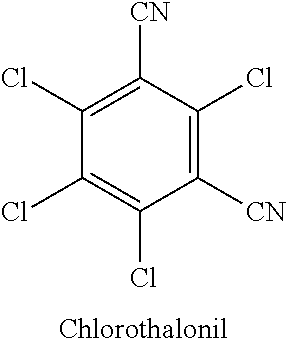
C1([CN])=C(Cl)C([CN])=C(Cl)C(Cl)=C1Cl
